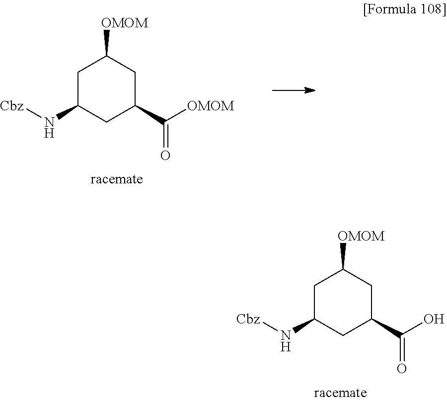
C1C(N[Cbz])CC(C([OMOM])=O)CC1[OMOM].C1C(N[Cbz])CC(C(O)=O)CC1[OMOM]
